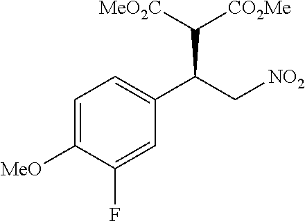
C1=C([MeO])C(F)=CC(C(C[NO2])C([MeO2C])[CO2Me])=C1
